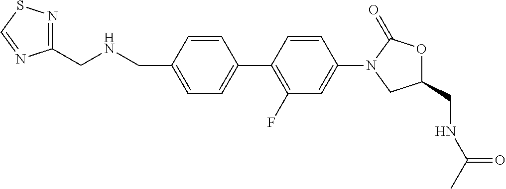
C1=CC(CNCC2=NSC=N2)=CC=C1C1=C(F)C=C(N2CC(CNC(C)=O)OC2=O)C=C1
